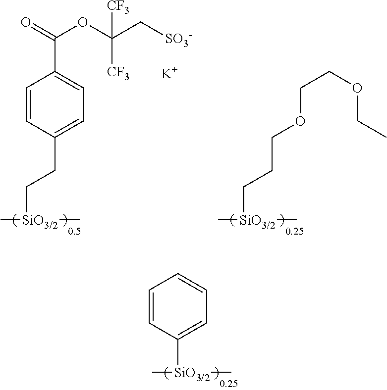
C[SiO3/2](C)CCC1=CC=C(C(=O)OC(C[SO3-])([CF3])[CF3])C=C1.[K].C[SiO3/2](C)CCCOCCOCC.C[SiO3/2](C)C1=CC=CC=C1
